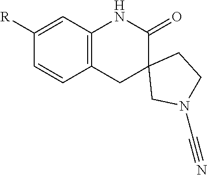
[R]C1=CC2=C(C=C1)CC1(C(=O)N2)CN(C#N)CC1
